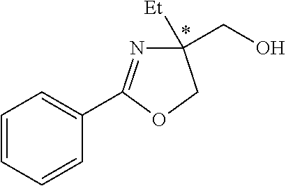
C1=CC=CC(C2=NC([Et])(CO)CO2)=C1
